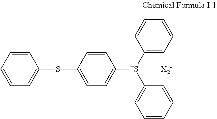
C1=C([S+](C2=CC=CC=C2)C2=CC=CC=C2)C=CC(SC2=CC=CC=C2)=C1.[X2-]
